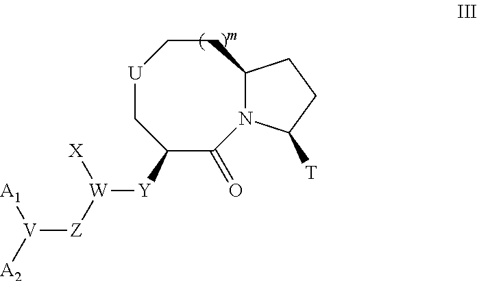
[U]1CC([Y][W]([Z][V]([A2])[A1])[X])C(=O)N2C(CC1)CCC2[T]
